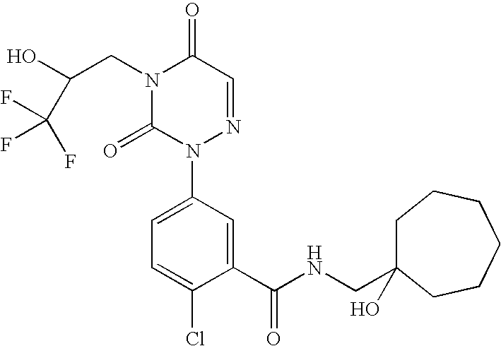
C1(C(NCC2(O)CCCCCC2)=O)=CC(N2N=CC(=O)N(CC(O)C(F)(F)F)C2=O)=CC=C1Cl
